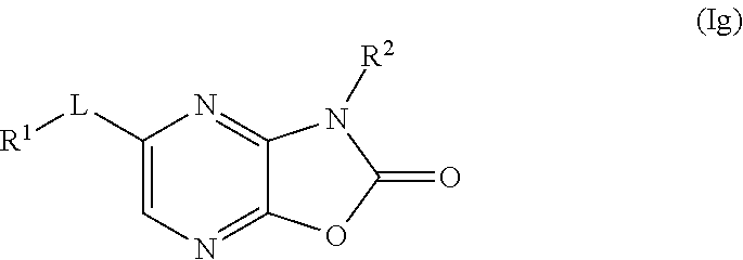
C1([L][R1])=CN=C2C(=N1)N([R2])C(=O)O2
